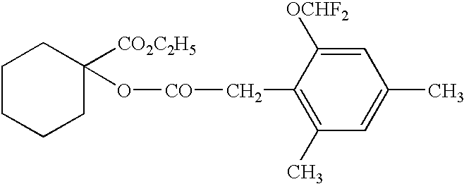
C1CCCC([CO2C2H5])(O[CO]CC2=C(C)C=C(C)C=C2[OCHF2])C1
